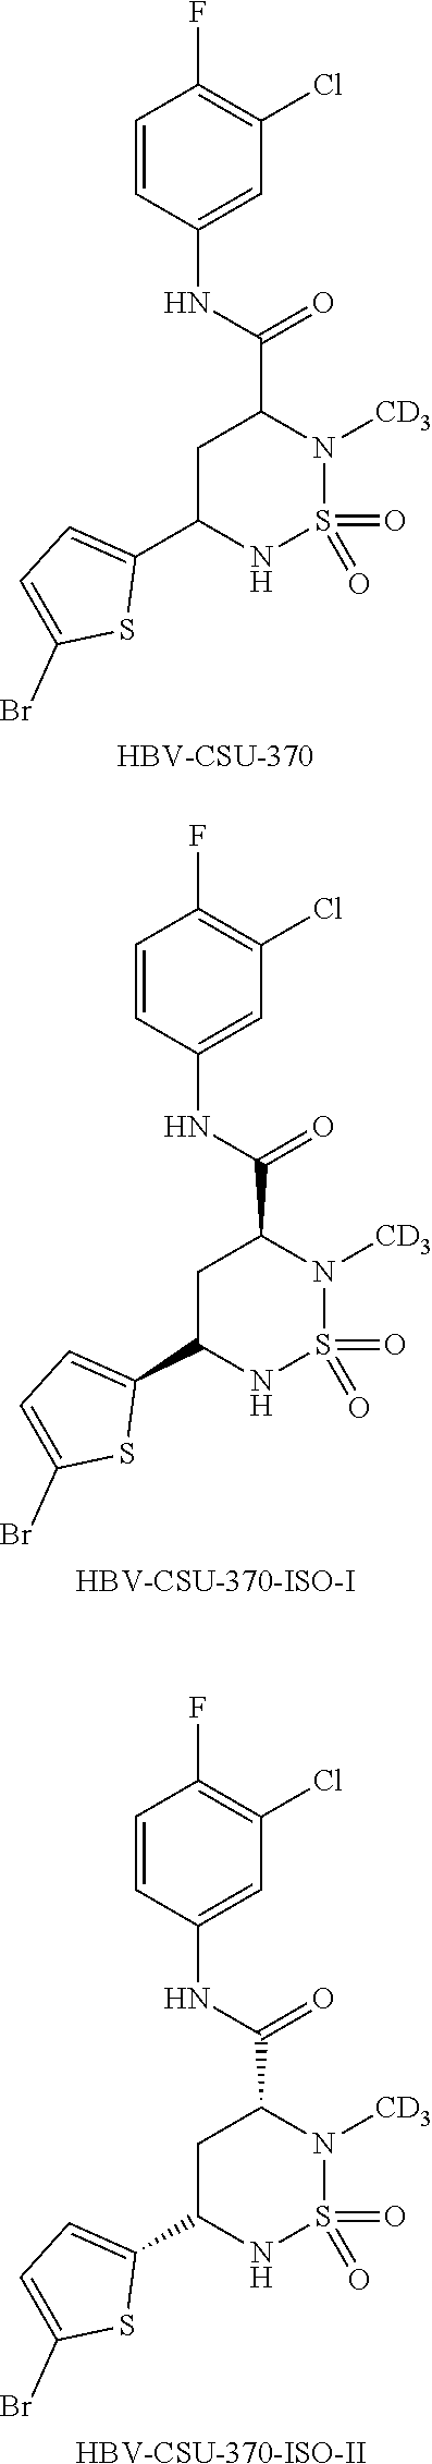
C1=CC(NC(C2CC(C3=CC=C(Br)S3)NS(=O)(=O)N2[CD3])=O)=CC(Cl)=C1F.[HBV-CSU-370].C1=CC(NC(C2CC(C3=CC=C(Br)S3)NS(=O)(=O)N2[CD3])=O)=CC(Cl)=C1F.[HBV-CSU-370-ISO-I].C1=CC(NC(C2CC(C3=CC=C(Br)S3)NS(=O)(=O)N2[CD3])=O)=CC(Cl)=C1F.[HBV-CSU-370-ISO-II]
